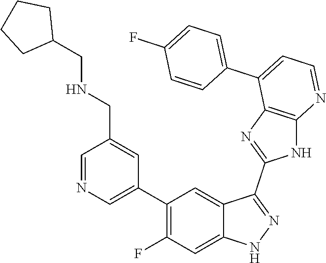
C1=NC=C(C2=C(F)C=C3C(=C2)C(C2=NC4=C(N2)N=CC=C4C2=CC=C(F)C=C2)=NN3)C=C1CNCC1CCCC1
